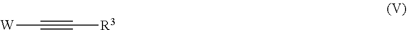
[W]C#C[R3]
